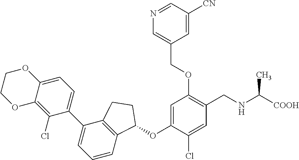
C1(Cl)=C2C(=CC=C1C1=CC=CC3=C1CCC3OC1=CC(OCC3=CN=CC([CN])=C3)=C(CNC([COOH])C)C=C1Cl)OCCO2
